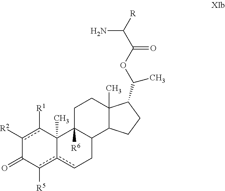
c1([R2])c([R1])C2(C)c(c([R5])C1=O)cCC1C2([R6])CCC2(C)C1CCC2C(C)OC(C([R])N)=O
